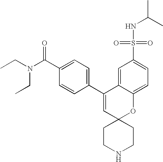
CCN(C(C1=CC=C(C2=CC3(OC4=CC=C(S(=O)(=O)NC(C)C)C=C24)CCNCC3)C=C1)=O)CC
